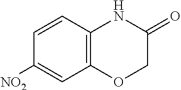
C1=CC2=C(C=C1[NO2])OCC(=O)N2
